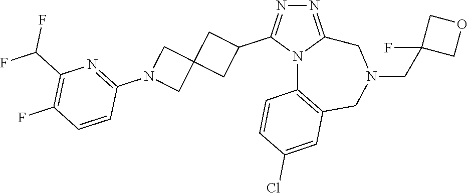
N1=C2N(C(C3CC4(C3)CN(C3=NC(C(F)F)=C(F)C=C3)C4)=N1)C1=C(CN(CC3(F)COC3)C2)C=C(Cl)C=C1
